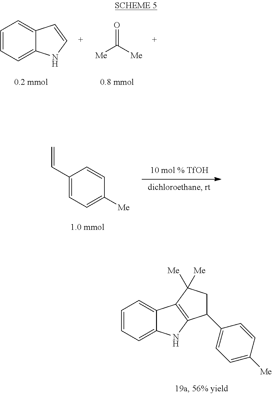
C1=CC=C2C(=C1)C=CN2.O=C([Me])[Me].C1(C=C)=CC=C([Me])C=C1.C1=CC=C2C(=C1)C1=C(N2)C(C2=CC=C([Me])C=C2)CC1([Me])[Me]
